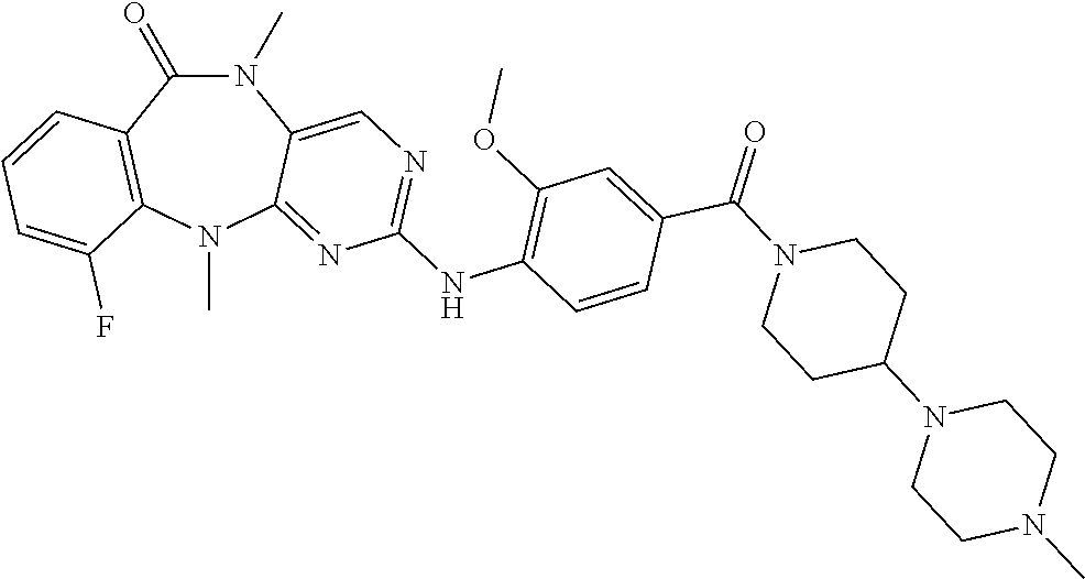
N1(C)C(=O)C2=C(N(C)C3=NC(NC4=C(OC)C=C(C(=O)N5CCC(N6CCN(C)CC6)CC5)C=C4)=NC=C13)C(F)=CC=C2
